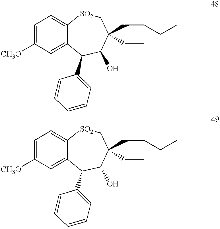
C1=C([CH3O])C=C2C(=C1)[SO2]CC(CCCC)(CC)C(O)C2C1=CC=CC=C1.C1=C([CH3O])C=C2C(=C1)[SO2]CC(CCCC)(CC)C(O)C2C1=CC=CC=C1
